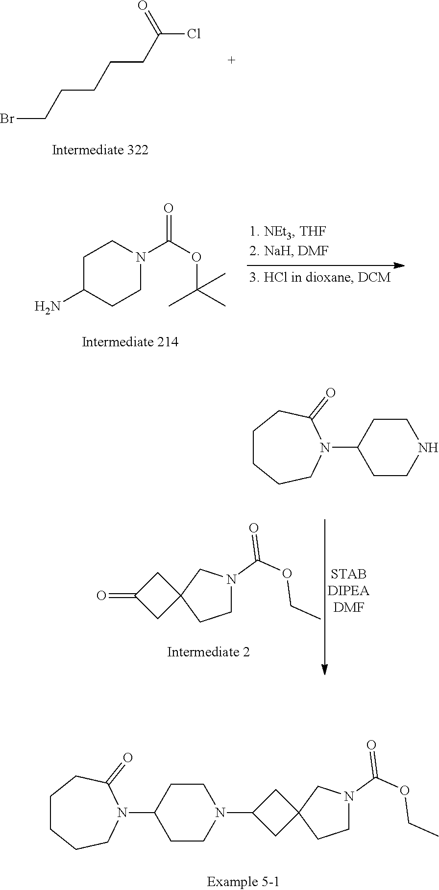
C1CN(C2CC3(CN(C(OCC)=O)CC3)C2)CCC1N1C(=O)CCCCC1.BrCCCCCC(Cl)=O.C1C(N)CCN(C(OC(C)(C)C)=O)C1.C1N(C(OCC)=O)CC2(C1)CC(=O)C2.C1CNCCC1N1C(=O)CCCCC1
